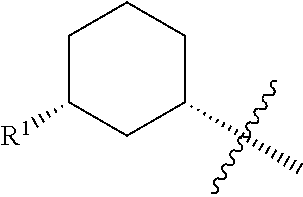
C1C([R1])CC(C)CC1
